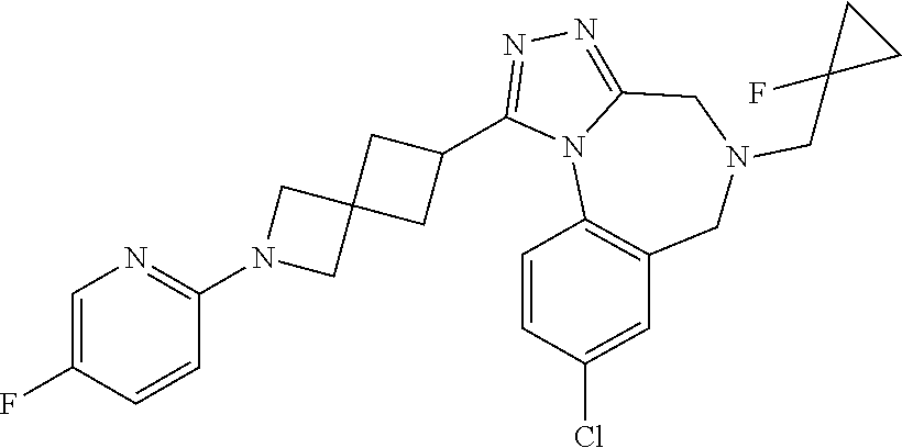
C1(F)=CN=C(N2CC3(C2)CC(C2=NN=C4N2C2=C(CN(CC5(F)CC5)C4)C=C(Cl)C=C2)C3)C=C1
